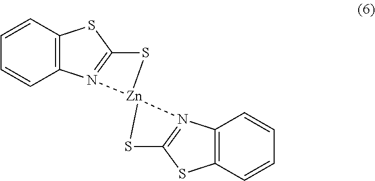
C1=CC=CC2=C1SC1=N2[Zn]2(S1)SC1=N2C2=C(S1)C=CC=C2
